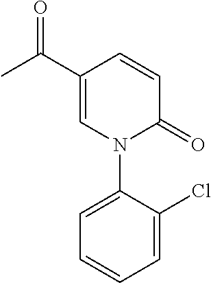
C1=CC(C(=O)C)=CN(C2=CC=CC=C2Cl)C1=O
